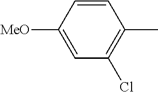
C1=CC([MeO])=CC(Cl)=C1C
